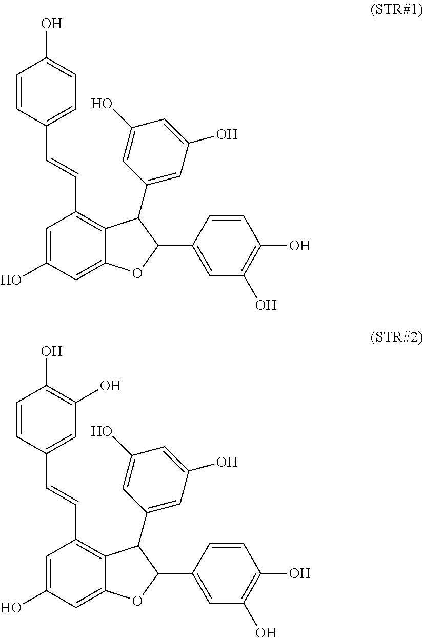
C1=CC(C=CC2=C3C(=CC(O)=C2)OC(C2=CC(O)=C(O)C=C2)C3C2=CC(O)=CC(O)=C2)=CC=C1O.C1=CC(C=CC2=C3C(=CC(O)=C2)OC(C2=CC(O)=C(O)C=C2)C3C2=CC(O)=CC(O)=C2)=CC(O)=C1O
